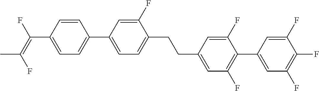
C(C1=CC(F)=C(C2=CC(F)=C(F)C(F)=C2)C(F)=C1)CC1=CC=C(C2=CC=C(C(=C(F)C)F)C=C2)C=C1F
